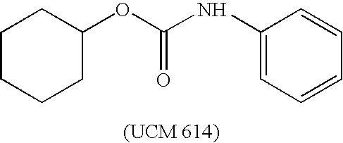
C1CCCC(OC(NC2=CC=CC=C2)=O)C1
